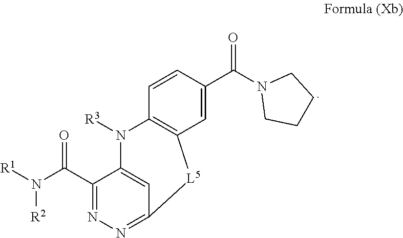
C1(C(=O)N([R2])[R1])=NN=C2C=C1N([R3])C1=C(C=C(C(N3CCCC3)=O)C=C1)[L5]2
